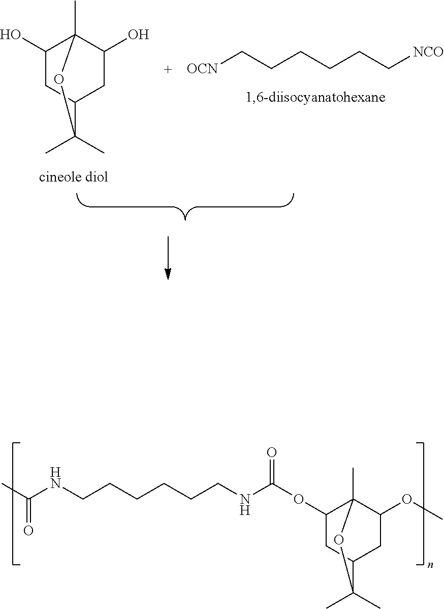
C1(O)CC2CC(O)C1(C)OC2(C)C.[OCN]CCCCCC[NCO].C1(OC(NCCCCCCNC(C)=O)=O)CC2CC(OC)C1(C)OC2(C)C
